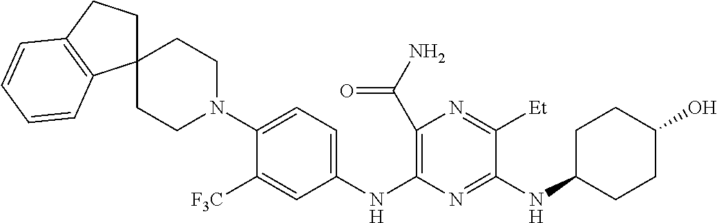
C1(C(N)=O)=C(NC2=CC=C(N3CCC4(CC3)CCC3=C4C=CC=C3)C([F3C])=C2)N=C(NC2CCC(O)CC2)C([Et])=N1
